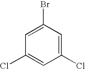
C1=C(Br)C=C(Cl)C=C1Cl
